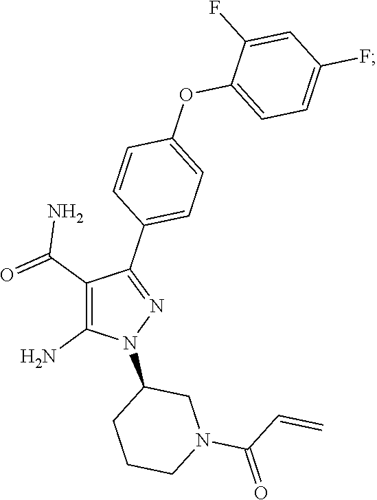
C1(C(=O)N)=C(N)N(C2CCCN(C(C=C)=O)C2)N=C1C1=CC=C(OC2=CC=C(F)C=C2F)C=C1
